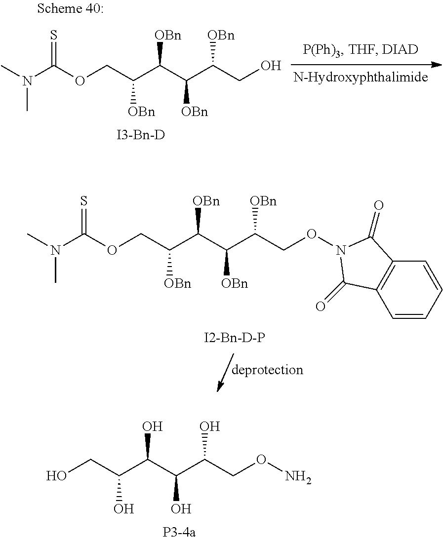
O(CC([OBn])C([OBn])C([OBn])C([OBn])CON1C(=O)C2=C(C=CC=C2)C1=O)C(N(C)C)=S.OCC(O)C(O)C(O)C(O)CON.O(CC([OBn])C([OBn])C([OBn])C([OBn])CO)C(=S)N(C)C
